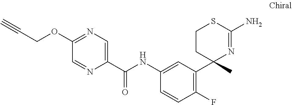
C1(OCC#C)=NC=C(C(NC2=CC(C3(C)N=C(N)SCC3)=C(F)C=C2)=O)N=C1
